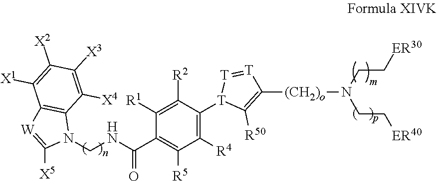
C1(C(=O)NCN2C3=C([W]=C2[X5])C([X1])=C([X2])C([X3])=C3[X4])=C([R5])C([R4])=C([T]2C([R50])=C([(CH2)o]N(CC[ER40])CC[ER30])[T]=[T]2)C([R2])=C1[R1].[H]
